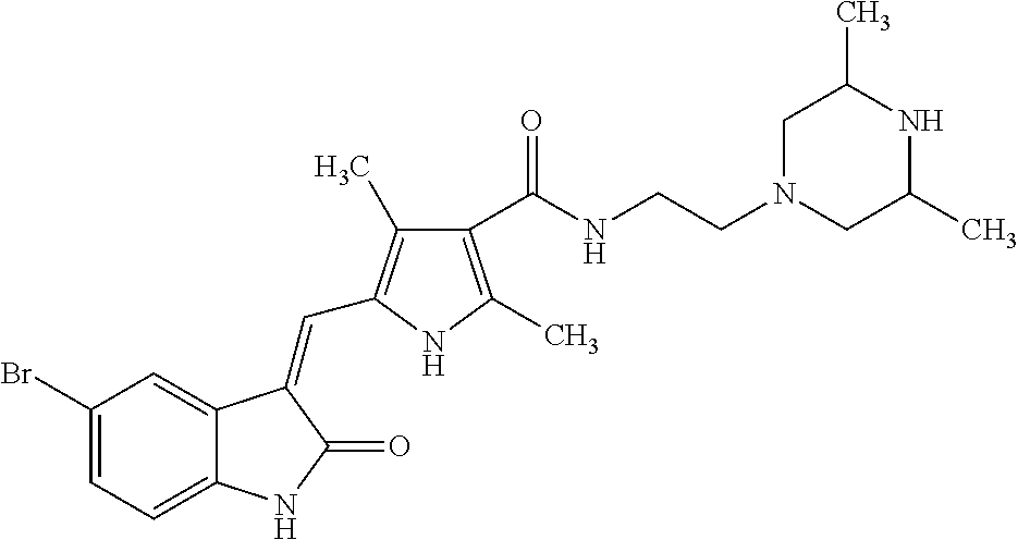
C1(Br)=CC=C2C(=C1)C(=CC1=C(C)C(C(NCCN3CC(C)NC(C)C3)=O)=C(C)N1)C(=O)N2
